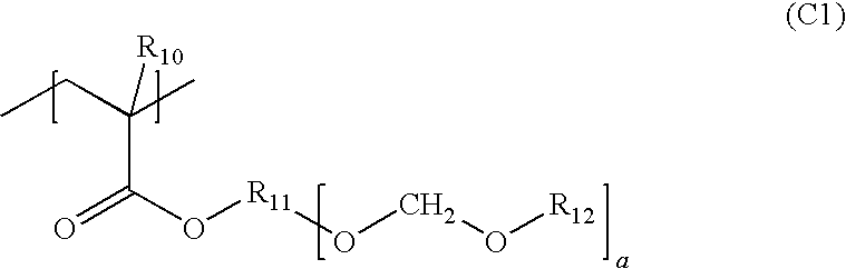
CCC(C)(C(=O)O[R11]OCO[R12])[R10]
